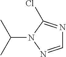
C1=NN(C(C)C)C(Cl)=N1
